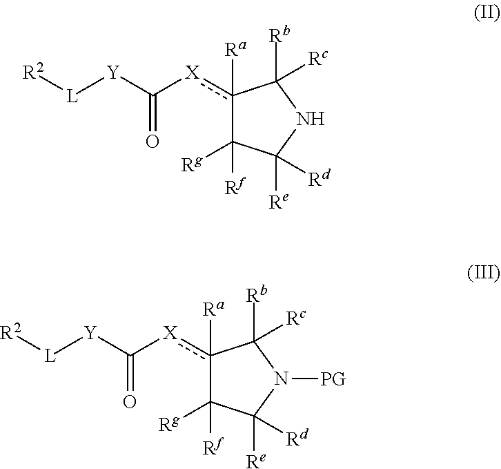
c1([X]C([Y][L][R2])=O)([Ra])C([Rf])([Rg])C([Re])([Rd])NC1([Rb])[Rc].c1([X]C([Y][L][R2])=O)([Ra])C([Rf])([Rg])C([Re])([Rd])N([PG])C1([Rb])[Rc]
